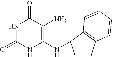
N1C(=O)NC(NC2CCC3=C2C=CC=C3)=C(N)C1=O
